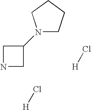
N1(C2CNC2)CCCC1.[H]Cl.[H]Cl
